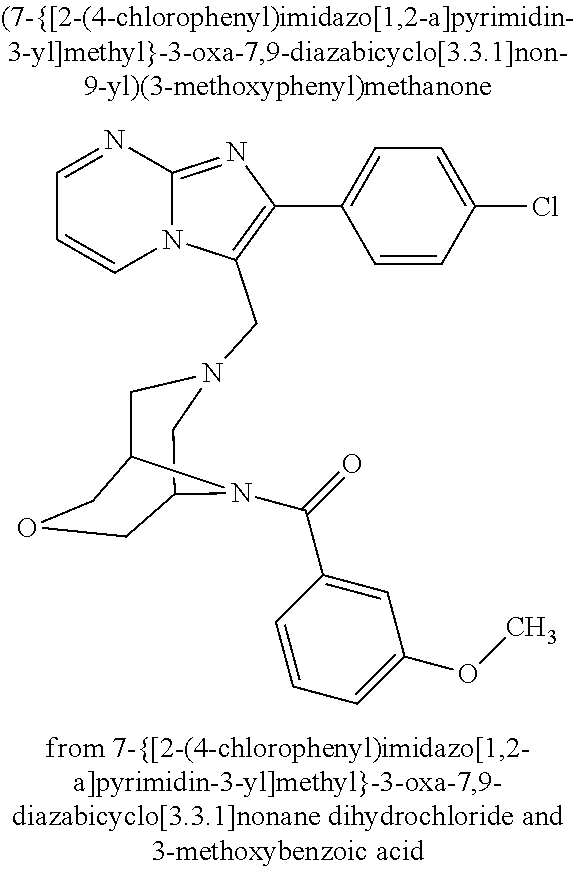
N12C(=NC(C3=CC=C(Cl)C=C3)=C1CN1CC3COCC(C1)N3C(=O)C1=CC(OC)=CC=C1)N=CC=C2
